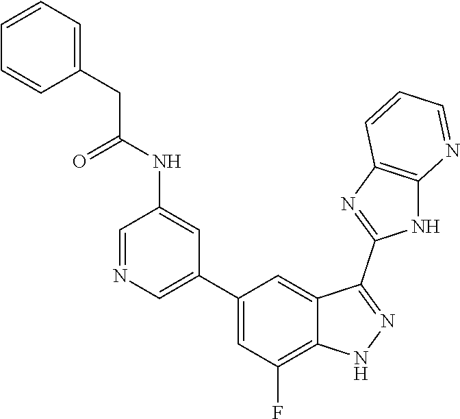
C1=NC=C(C2=CC(F)=C3C(=C2)C(C2=NC4=C(N2)N=CC=C4)=NN3)C=C1NC(CC1=CC=CC=C1)=O
